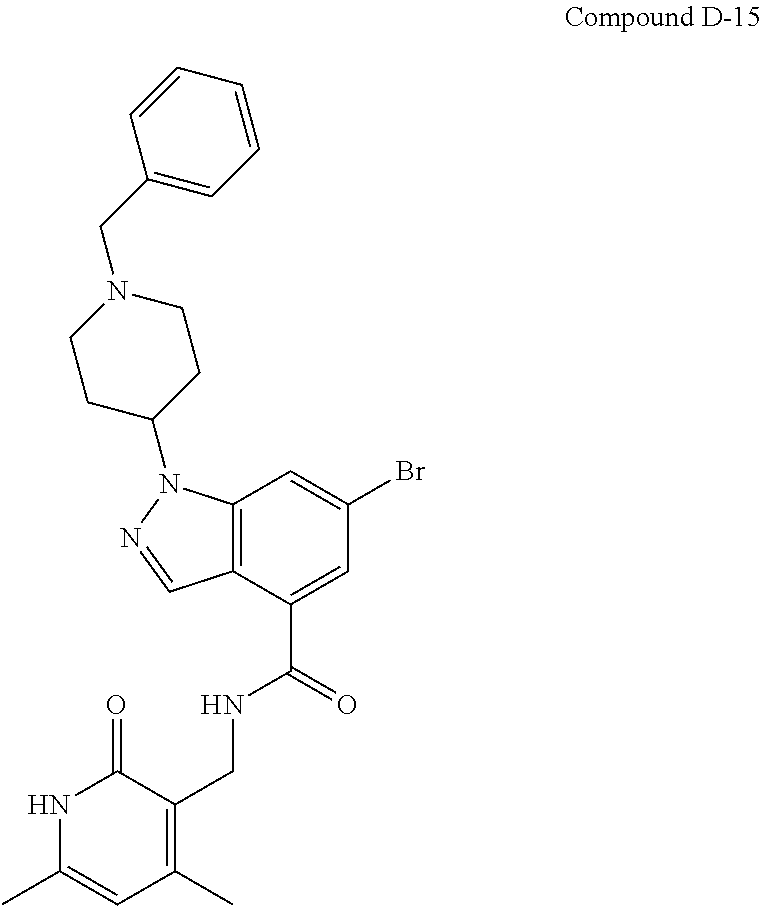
N1C(C)=CC(C)=C(CNC(C2=CC(Br)=CC3=C2C=NN3C2CCN(CC3=CC=CC=C3)CC2)=O)C1=O
